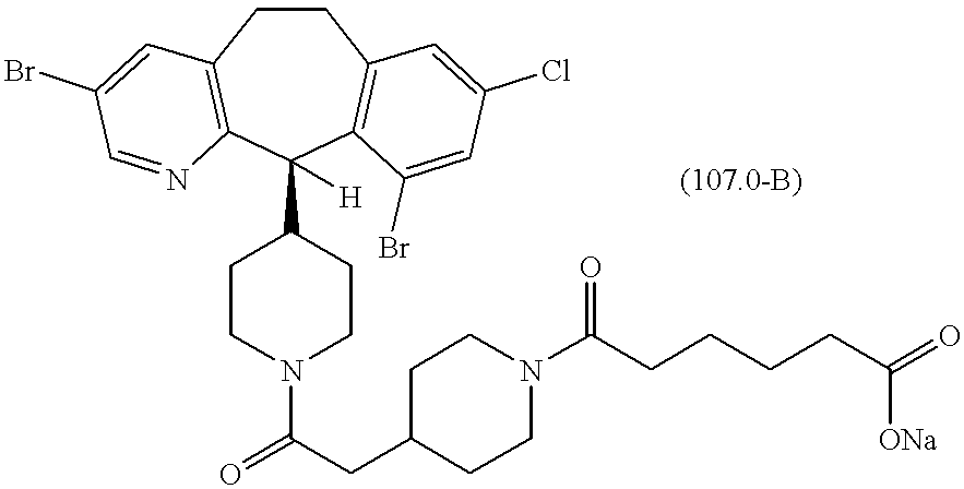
C1CC2=C(C(C3CCN(C(=O)CC4CCN(C(CCCCC(=O)[ONa])=O)CC4)CC3)([H])C3=C1C=C(Cl)C=C3Br)N=CC(Br)=C2
